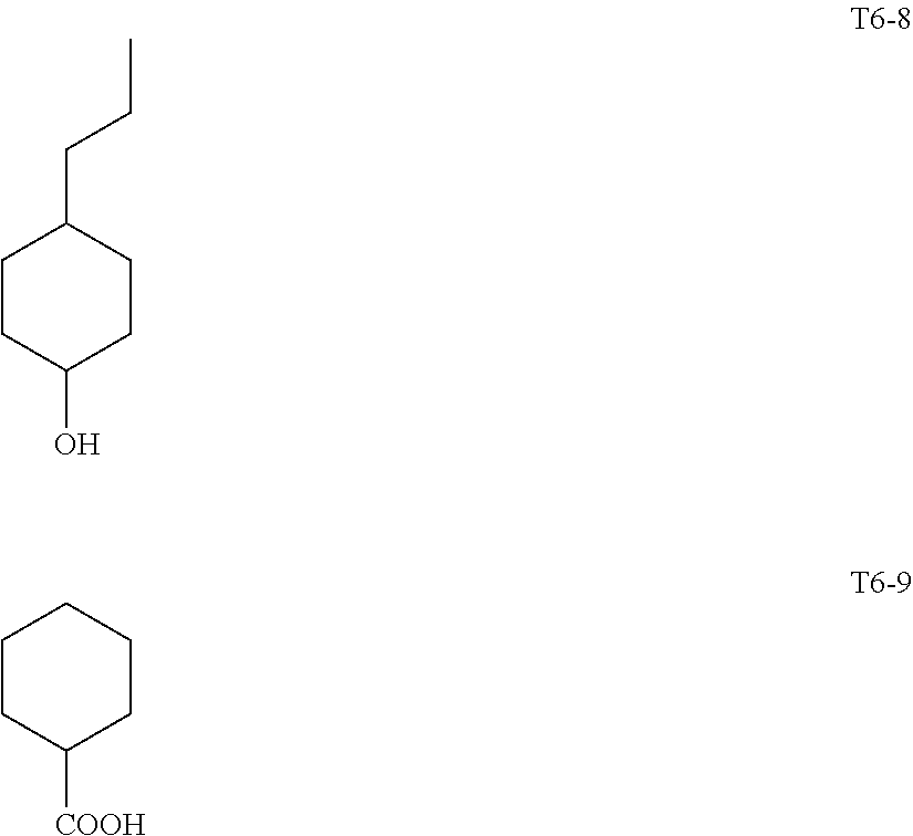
C1CC(O)CCC1CCC.C1CC([COOH])CCC1
